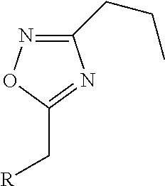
C1(CCC)=NOC(C[R])=N1
